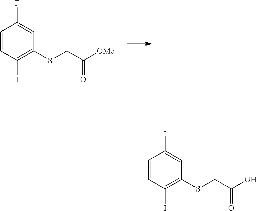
C1=CC(I)=C(SCC([OMe])=O)C=C1F.C1=CC(I)=C(SCC(O)=O)C=C1F
